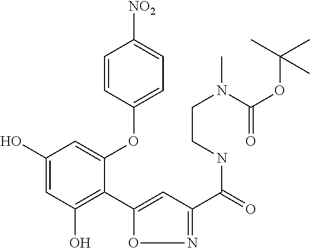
C1(O)=CC(O)=C(C2=CC(C(=O)NCCN(C(OC(C)(C)C)=O)C)=NO2)C(OC2=CC=C([NO2])C=C2)=C1
